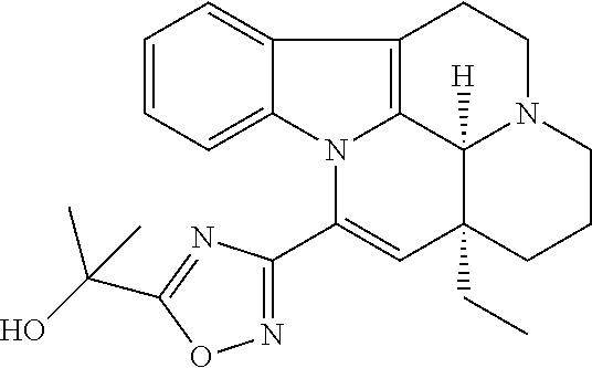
C1=CC=C2C(=C1)C1=C3N2C(C2=NOC(C(O)(C)C)=N2)=CC2(CC)C3([H])N(CC1)CCC2
